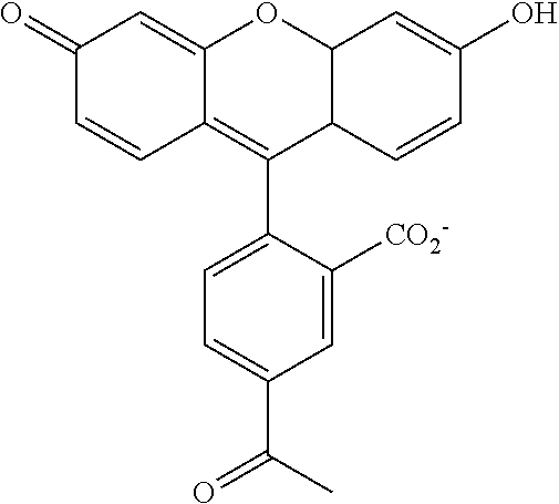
C1(=O)C=CC2=C(C3=CC=C(C(C)=O)C=C3[CO2-])C3C(OC2=C1)C=C(O)C=C3
